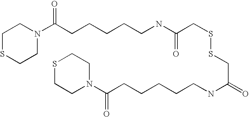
C1SCCN(C(CCCCCNC(CSSCC(=O)NCCCCCC(N2CCSCC2)=O)=O)=O)C1
